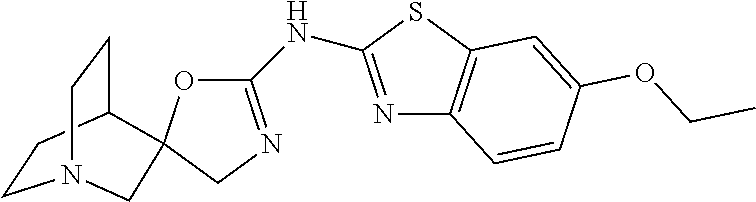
C1CC2CCN1CC21OC(NC2=NC3=C(S2)C=C(OCC)C=C3)=NC1
